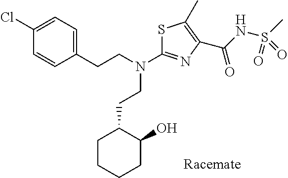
C(CN(C1=NC(C(NS(C)(=O)=O)=O)=C(C)S1)CCC1=CC=C(Cl)C=C1)C1CCCCC1O
